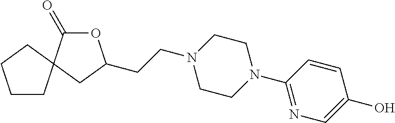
C1CC2(CC1)C(=O)OC(CCN1CCN(C3=NC=C(O)C=C3)CC1)C2
